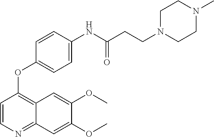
C1=CN=C2C(=C1OC1=CC=C(NC(CCN3CCN(C)CC3)=O)C=C1)C=C(OC)C(OC)=C2
